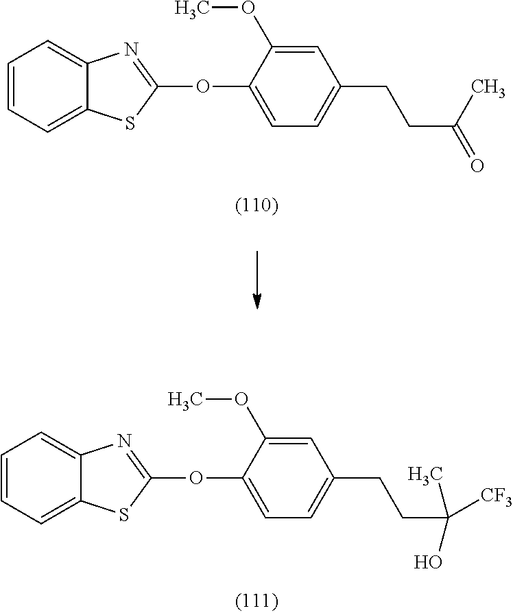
C1=CC=C2C(=C1)N=C(OC1=CC=C(CCC(O)([CF3])C)C=C1OC)S2.C1=CC=C2C(=C1)N=C(OC1=CC=C(CCC(C)=O)C=C1OC)S2
